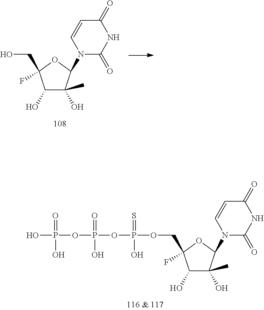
C1(O)C(O)(C)C(N2C(=O)NC(=O)C=C2)OC1(CO)F.C1(O)C(O)(C)C(N2C(=O)NC(=O)C=C2)OC1(COP(=S)(O)OP(=O)(O)OP(=O)(O)O)F
